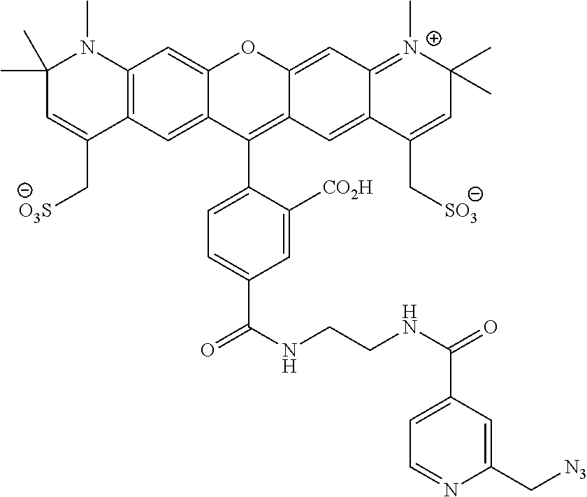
C1(C)(C)C=C(C[O3S])C2=C(N1C)C=C1C(=C2)C(C2=CC=C(C(NCCNC(=O)C3=CC=NC(C[N3])=C3)=O)C=C2[CO2H])=C2C(=CC3=[N+](C)C(C)(C)C=C(C[SO3])C3=C2)O1
